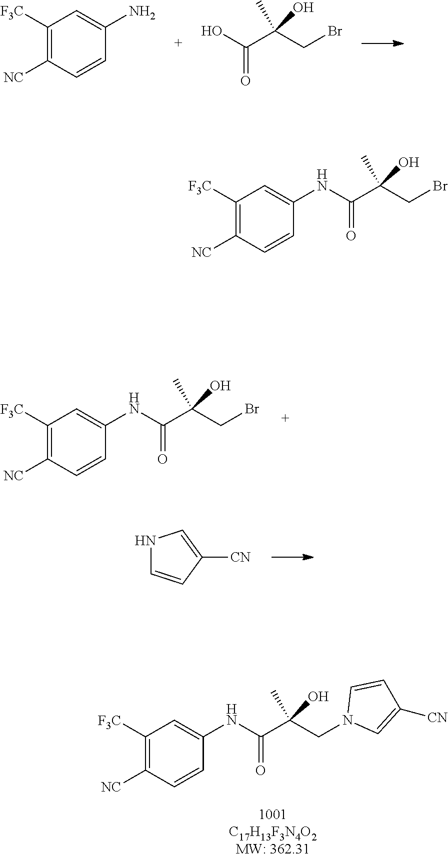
C1([F3C])=C([NC])C=CC(NC(C(CN2C=C([CN])C=C2)(C)O)=O)=C1.N1C=CC([CN])=C1.C1([F3C])=C([NC])C=CC(NC(C(CBr)(C)O)=O)=C1.C1([F3C])=C([NC])C=CC(N)=C1.OC(C(CBr)(C)O)=O.C1([F3C])=C([NC])C=CC(NC(C(CBr)(C)O)=O)=C1
